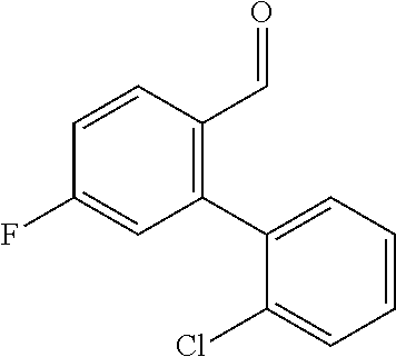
C1(C2=CC=CC=C2Cl)=C(C=O)C=CC(F)=C1
